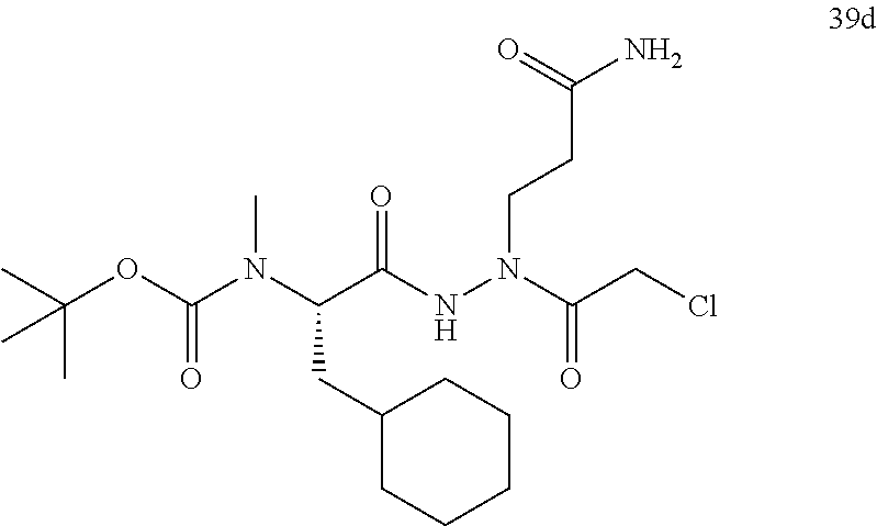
C(C(NN(CCC(N)=O)C(CCl)=O)=O)(N(C(OC(C)(C)C)=O)C)CC1CCCCC1
